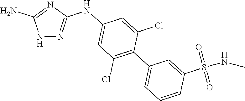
N1N=C(NC2=CC(Cl)=C(C3=CC=CC(S(=O)(NC)=O)=C3)C(Cl)=C2)N=C1N
